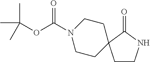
C1CNC(=O)C12CCN(C(OC(C)(C)C)=O)CC2
